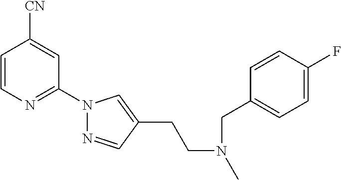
C1=CN=C(N2N=CC(CCN(C)CC3=CC=C(F)C=C3)=C2)C=C1[CN]
